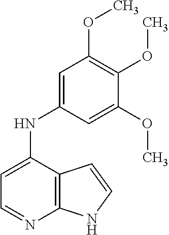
C1=C(NC2=CC(OC)=C(OC)C(OC)=C2)C2=C(N=C1)NC=C2
